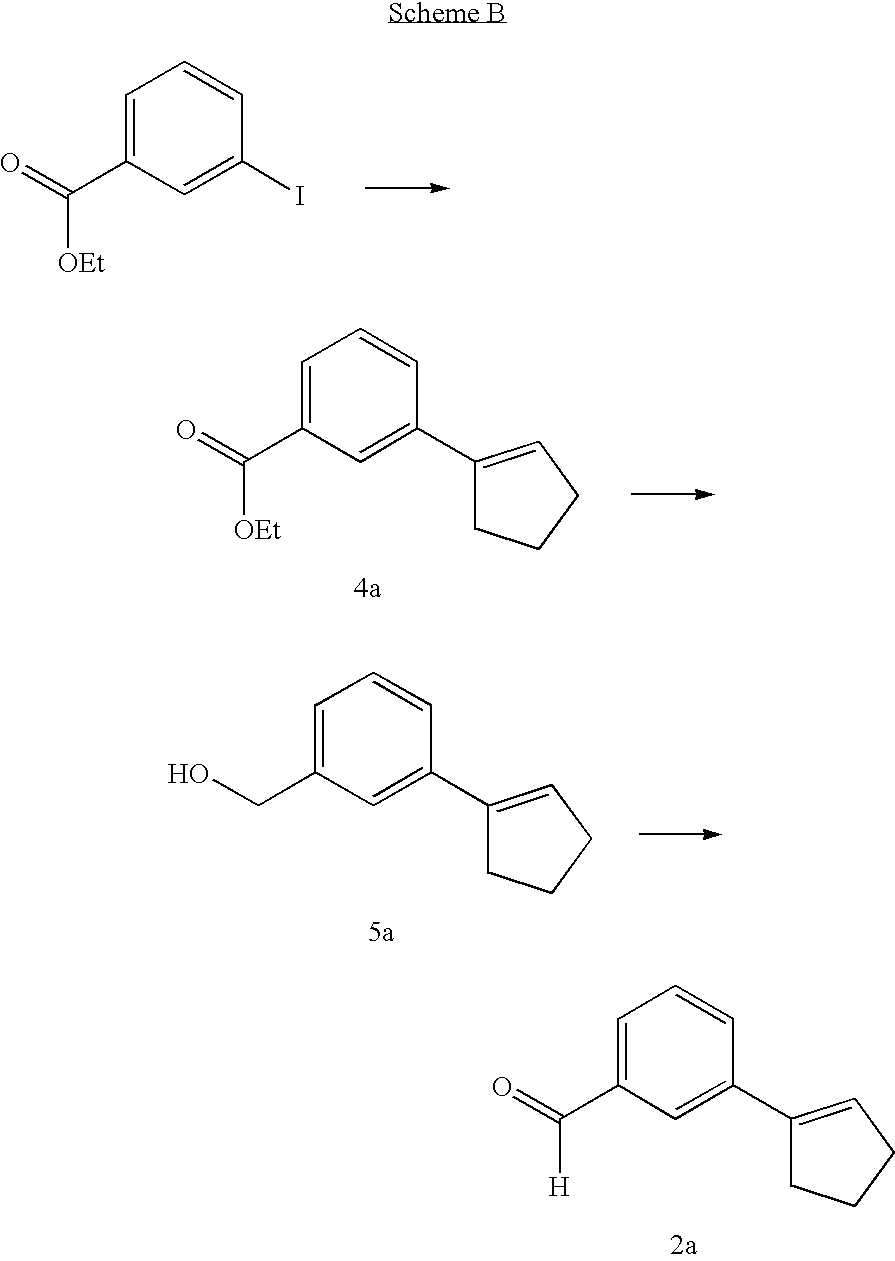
O=C(C1=CC=CC(I)=C1)[OEt].O=C(C1=CC=CC(C2=CCCC2)=C1)[OEt].OCC1=CC=CC(C2=CCCC2)=C1.O=C(C1=CC=CC(C2=CCCC2)=C1)[H]
